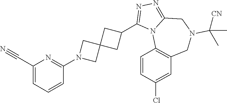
C1(C#N)=CC=CC(N2CC3(C2)CC(C2=NN=C4N2C2=C(CN(C([CN])(C)C)C4)C=C(Cl)C=C2)C3)=N1
